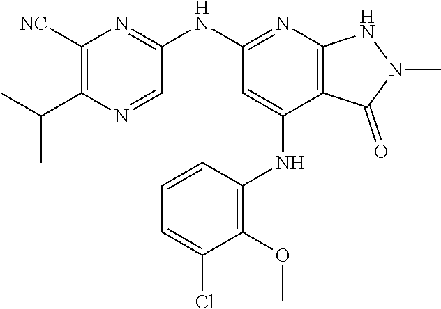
C1(NC2=NC3=C(C(NC4=C(OC)C(Cl)=CC=C4)=C2)C(=O)N(C)N3)=NC([NC])=C(C(C)C)N=C1
